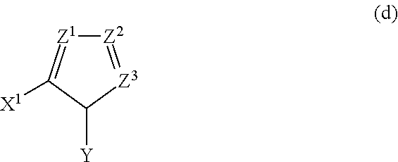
[Z2]1=[Z3]C([Y])C([X1])=[Z1]1
